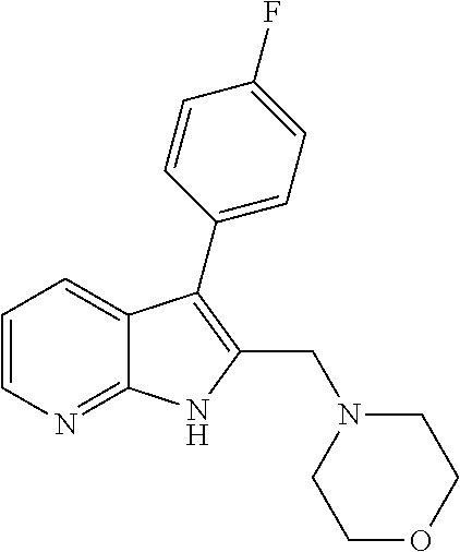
C1=CN=C2C(=C1)C(C1=CC=C(F)C=C1)=C(CN1CCOCC1)N2
